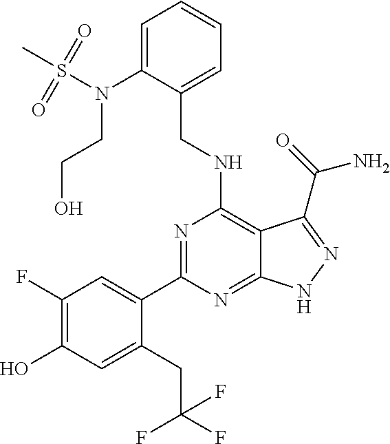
C1(C2=CC(F)=C(O)C=C2CC(F)(F)F)=NC(NCC2=CC=CC=C2N(CCO)S(C)(=O)=O)=C2C(=N1)NN=C2C(N)=O
